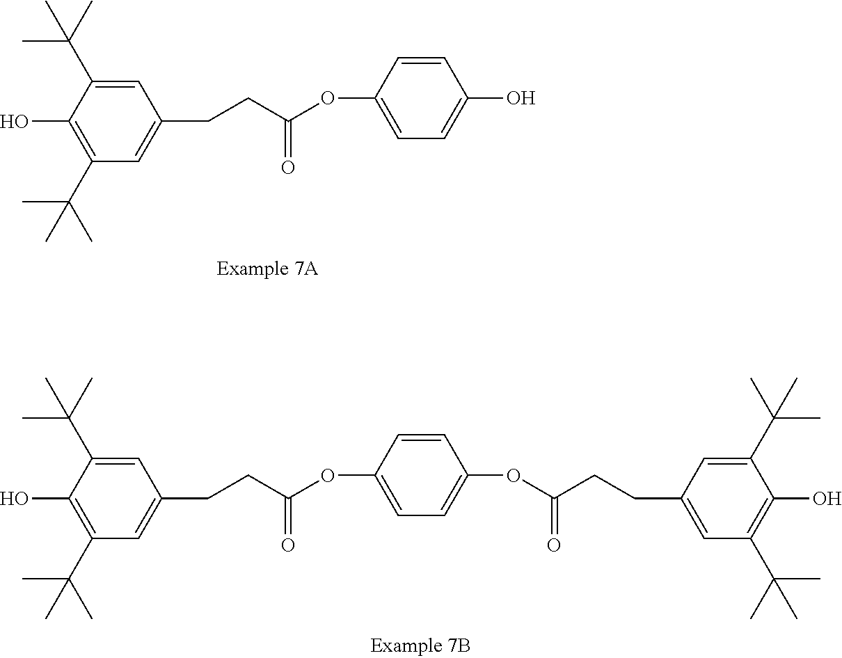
C1=C(C(C)(C)C)C(O)=C(C(C)(C)C)C=C1CCC(OC1=CC=C(O)C=C1)=O.C1=C(C(C)(C)C)C(O)=C(C(C)(C)C)C=C1CCC(OC1=CC=C(OC(CCC2=CC(C(C)(C)C)=C(O)C(C(C)(C)C)=C2)=O)C=C1)=O
